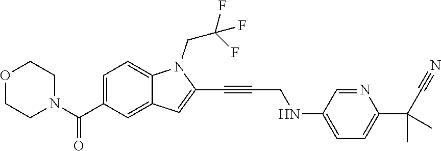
C1=C(C(=O)N2CCOCC2)C=C2C(=C1)N(CC(F)(F)F)C(C#CCNC1=CC=C(C(C)(C)C#N)N=C1)=C2
